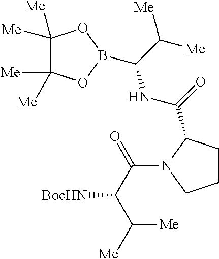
C1CC(C(=O)NC(C([Me])[Me])B2OC([Me])([Me])C([Me])([Me])O2)N(C(C(C([Me])[Me])[BocHN])=O)C1
